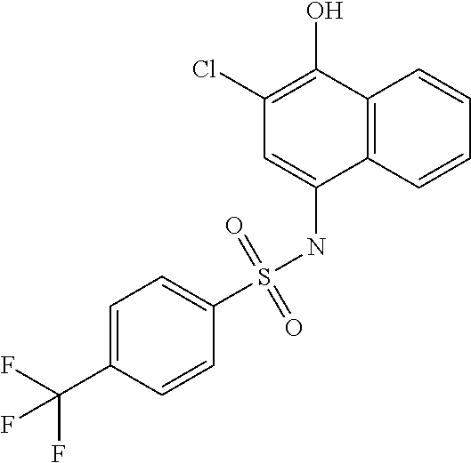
C12=C(C=CC=C1)C(NS(C1=CC=C(C(F)(F)F)C=C1)(=O)=O)=CC(Cl)=C2O
